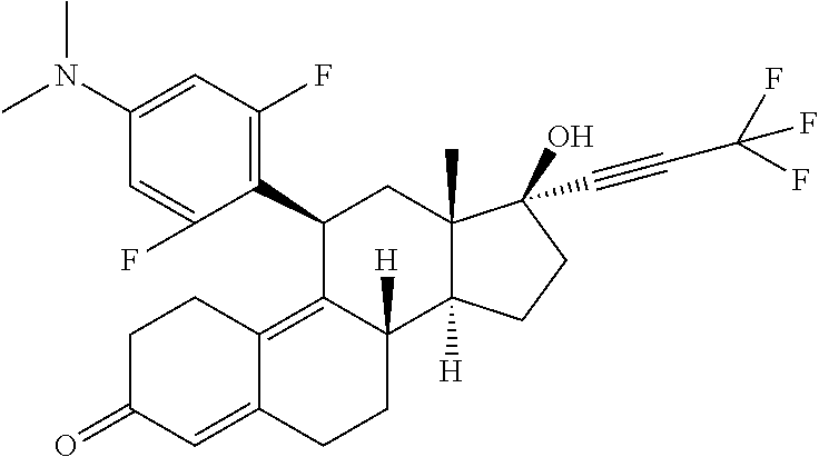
CN(C)C1=CC(F)=C(C2C3=C4C(=CC(=O)CC4)CCC3([H])C3([H])C(C)(C2)C(O)(C#CC(F)(F)F)CC3)C(F)=C1
